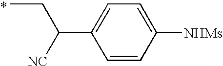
CCC(C1=CC=C([NHMs])C=C1)[NC].*
